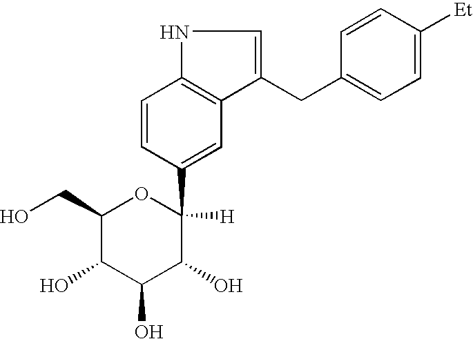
C1(CO)C(O)C(O)C(O)C([H])(C2=CC3=C(C=C2)NC=C3CC2=CC=C([Et])C=C2)O1
